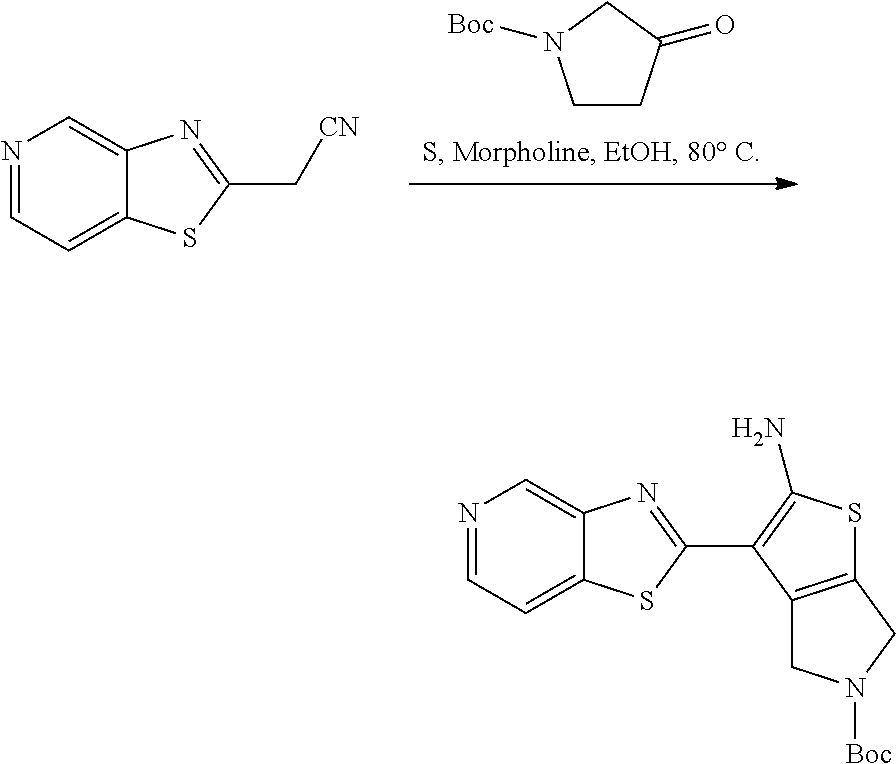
C1=NC=C2C(=C1)SC(C1=C(N)SC3=C1CN([Boc])C3)=N2.C1CC(=O)CN1[Boc].C1=NC=C2C(=C1)SC(C[CN])=N2
